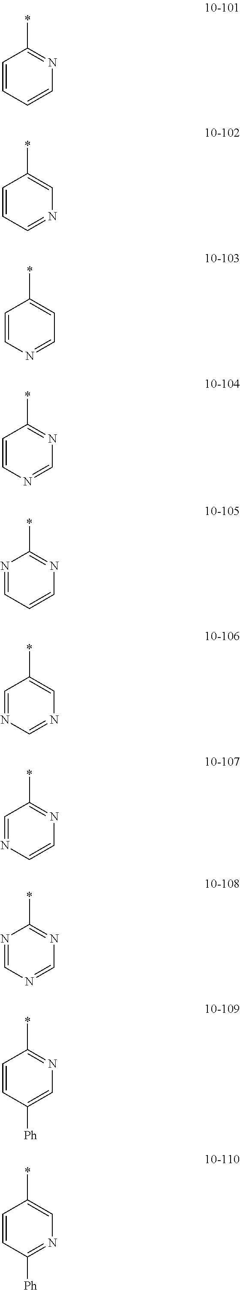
C1=CC=CN=C1*.C1=CC=NC=C1*.C1=CN=CC=C1*.C1=CN=CN=C1*.N1=CC=CN=C1*.C1=NC=NC=C1*.C1=NC=CN=C1*.N1=CN=CN=C1*.C1=CC([Ph])=CN=C1*.C1=CC([Ph])=NC=C1*
